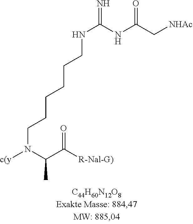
N(C(NC(C[NHAc])=O)=N)CCCCCCN([c(y])C(C([R-Nal-G)])=O)C
